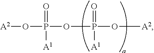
O([A2])P(OP(O[A2])(=O)[A1])(=O)[A1]
